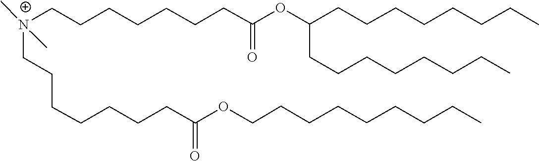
C(CC)CCCCCCOC(CCCCCCC[N+](CCCCCCCC(=O)OC(CCCCCCCC)CCCCCCCC)(C)C)=O
